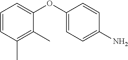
C1=CC(C)=C(C)C(OC2=CC=C(N)C=C2)=C1
